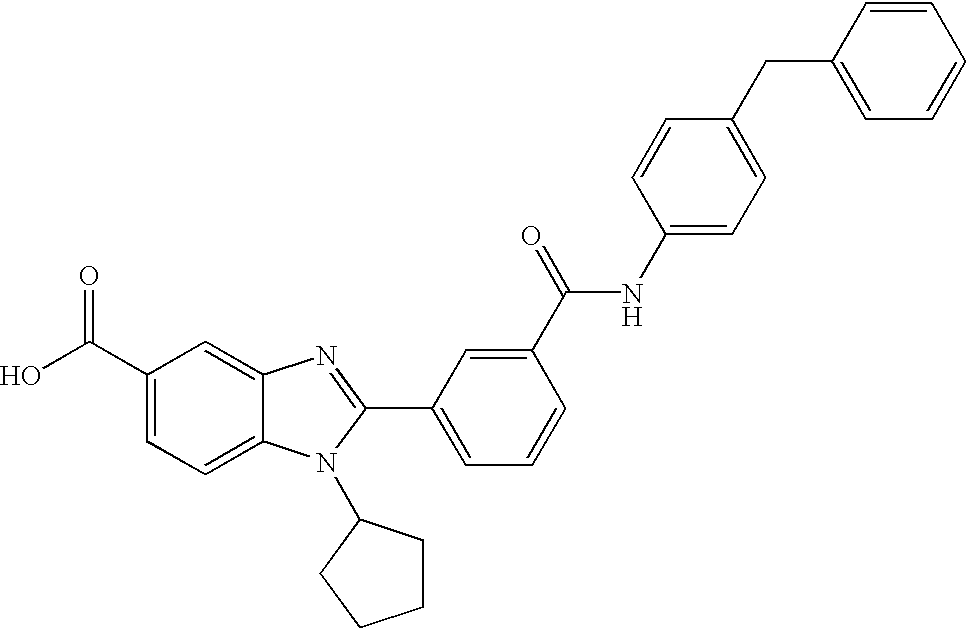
C1(C(O)=O)=CC=C2C(=C1)N=C(C1=CC=CC(C(=O)NC3=CC=C(CC4=CC=CC=C4)C=C3)=C1)N2C1CCCC1
